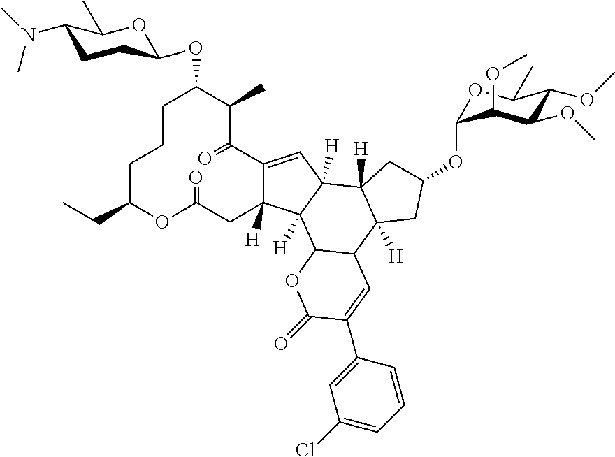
C1CCC(CC)OC(=O)CC2([H])C(=CC3([H])C2([H])C2C(C4([H])C3([H])CC(OC3OC(C)C(OC)C(OC)C3OC)C4)C=C(C3=CC(Cl)=CC=C3)C(=O)O2)C(=O)C(C)C1OC1CCC(N(C)C)C(C)O1
